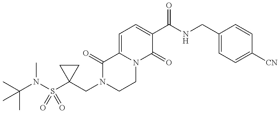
C1(CN2CCN3C(=CC=C(C(NCC4=CC=C([CN])C=C4)=O)C3=O)C2=O)(S(N(C(C)(C)C)C)(=O)=O)CC1
